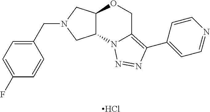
Cl.C(N1CC2C(C1)N1C(=C(C3=CC=NC=C3)N=N1)CO2)C1=CC=C(F)C=C1
